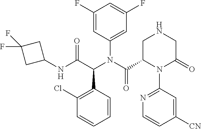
C1=CC(C(C(NC2CC(F)(F)C2)=O)N(C(C2N(C3=NC=CC([CN])=C3)C(=O)CNC2)=O)C2=CC(F)=CC(F)=C2)=C(Cl)C=C1
